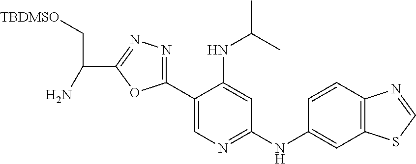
C1(C2=NN=C(C(N)C[TBDMSO])O2)=CN=C(NC2=CC3=C(C=C2)N=CS3)C=C1NC(C)C
